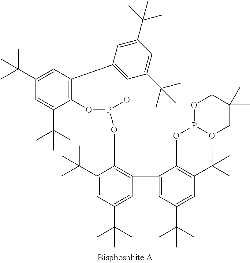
C1(C(C)(C)C)=CC2=C(C(C(C)(C)C)=C1)OP(OC1=C(C3=CC(C(C)(C)C)=CC(C(C)(C)C)=C3OP3OCC(C)(C)CO3)C=C(C(C)(C)C)C=C1C(C)(C)C)OC1=C2C=C(C(C)(C)C)C=C1C(C)(C)C
